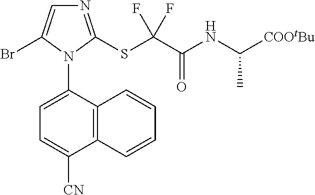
N1=C(SC(C(NC(C)[COOtBu])=O)(F)F)N(C2=CC=C([CN])C3=C2C=CC=C3)C(Br)=C1
